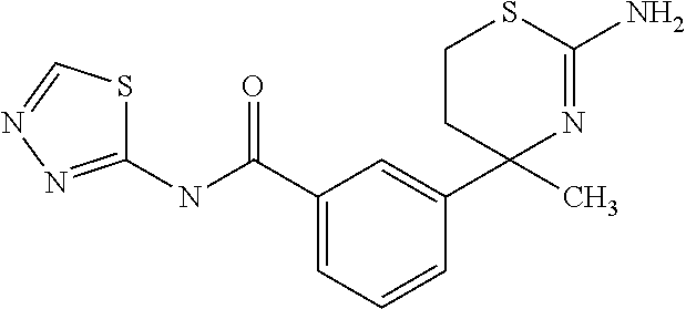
C1(NC(C2=CC=CC(C3(C)N=C(N)SCC3)=C2)=O)=NN=CS1
